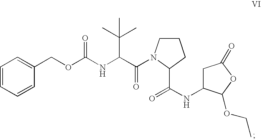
O(C(NC(C(=O)N1CCCC1C(=O)NC1CC(=O)OC1OCC)C(C)(C)C)=O)CC1=CC=CC=C1
